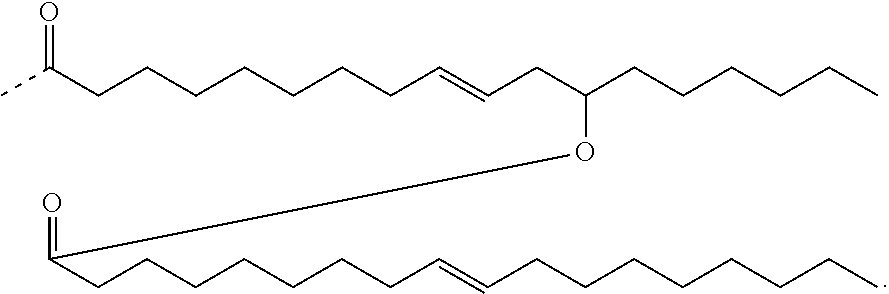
CC(CCCCCCCC=CCC(OC(CCCCCCCC=CCCCCCCCC)=O)CCCCCC)=O
